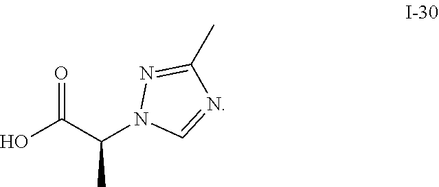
N1=C(C)N=CN1C(C(O)=O)C
